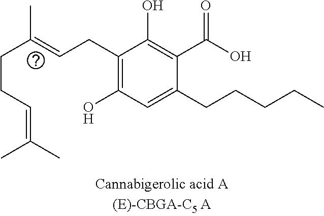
C(C1=C(O)C=C(CCCCC)C(C(O)=O)=C1O)C=C(CCC=C(C)C)C
